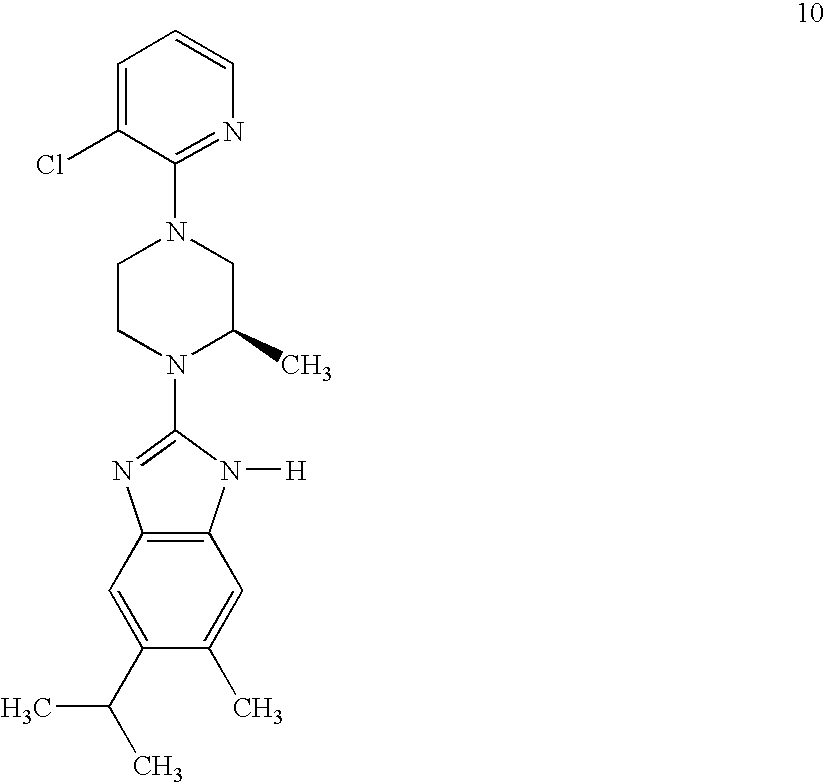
C1=C(Cl)C(N2CCN(C3=NC4=C(N3[H])C=C(C)C(C(C)C)=C4)C(C)C2)=NC=C1
